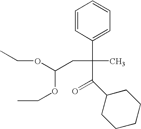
C(CC(C1=CC=CC=C1)(C(C1CCCCC1)=O)C)(OCC)OCC
